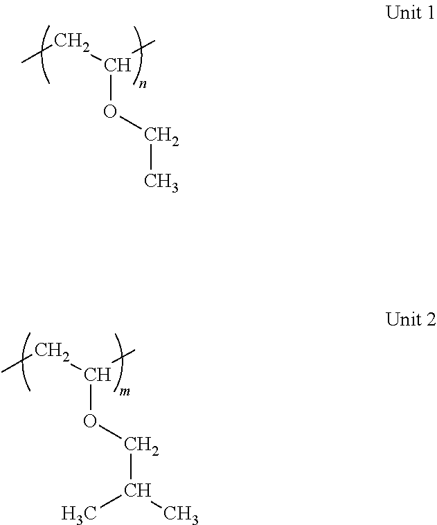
CCC(C)OCC.CCC(C)OCC(C)C
